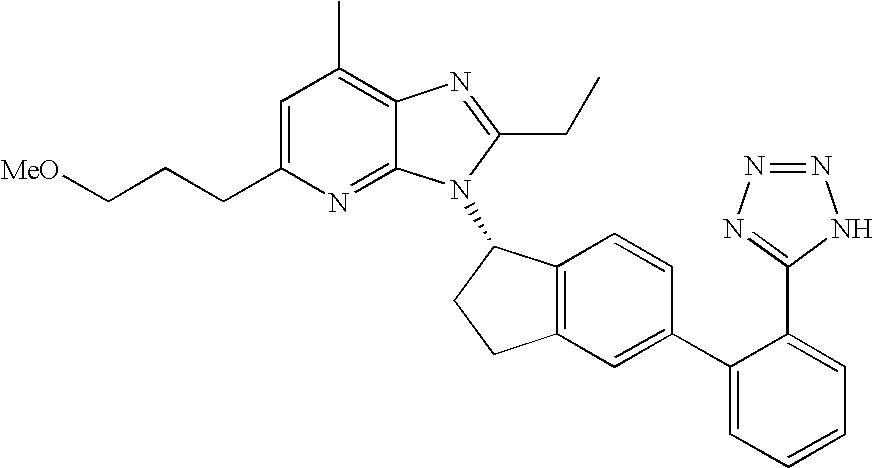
C1=C(CCC[MeO])N=C2C(=C1C)N=C(CC)N2C1C2=C(CC1)C=C(C1=CC=CC=C1C1=NN=NN1)C=C2
